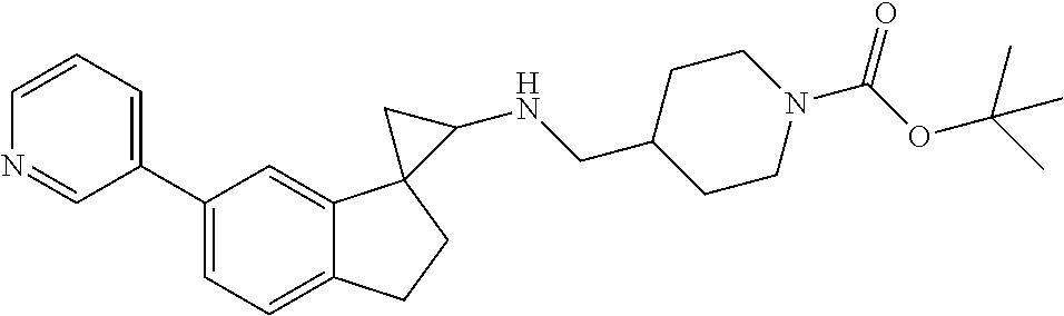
C1=C(C2=CC=CN=C2)C=C2C(=C1)CCC21C(NCC2CCN(C(OC(C)(C)C)=O)CC2)C1
